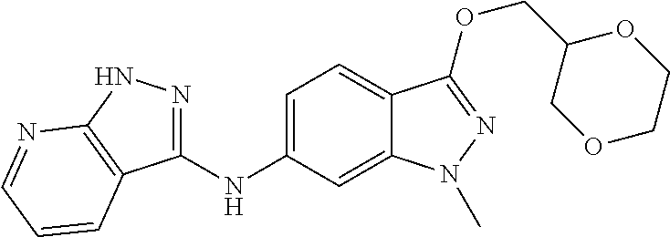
C1=C(NC2=NNC3=C2C=CC=N3)C=C2C(=C1)C(OCC1COCCO1)=NN2C
